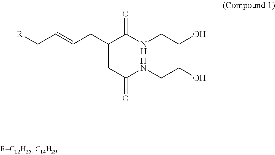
C(CC(NCCO)=O)(C(NCCO)=O)CC=CC[R]
